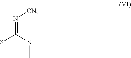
N(=C(SC)SC)[CN]
